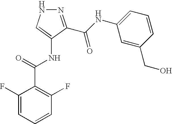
N1N=C(C(NC2=CC=CC(CO)=C2)=O)C(NC(=O)C2=C(F)C=CC=C2F)=C1
